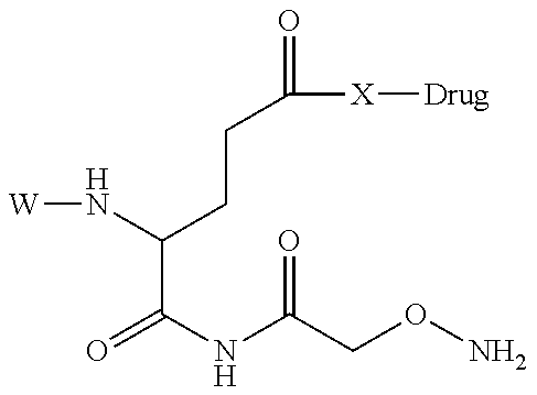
[W]NC(C(=O)NC(=O)CON)CCC([X][Drug])=O
